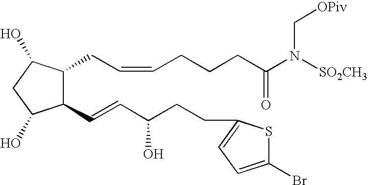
C1(C=CC(CCC2=CC=C(Br)S2)O)C(CC=CCCCC(N([SO2CH3])C[OPiv])=O)C(O)CC1O
